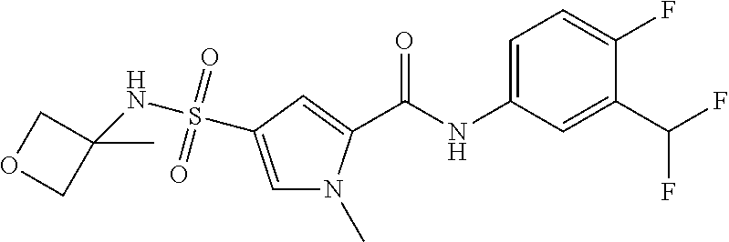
C(NC1=CC=C(F)C(C(F)F)=C1)(=O)C1=CC(S(=O)(NC2(C)COC2)=O)=CN1C
